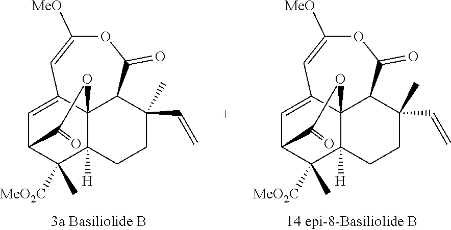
C1=C2C34C([H])(C([MeO2C])(C)C1C(=O)O3)CCC(C=C)(C)C4C(=O)OC([MeO])=C2.C1=C2C34C([H])(C([MeO2C])(C)C1C(=O)O3)CCC(C=C)(C)C4C(=O)OC([MeO])=C2
